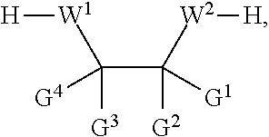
C([G3])(C([G2])([G1])[W2][H])([G4])[W1][H]
